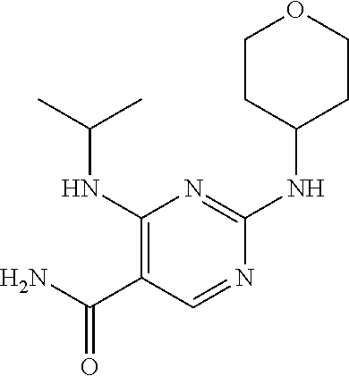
C1CC(NC2=NC(NC(C)C)=C(C(N)=O)C=N2)CCO1
